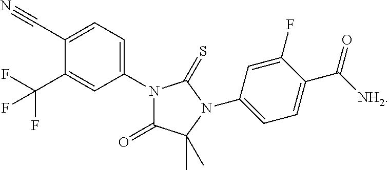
N1(C2=CC=C(C#N)C(C(F)(F)F)=C2)C(=O)C(C)(C)N(C2=CC=C(C([NH2])=O)C(F)=C2)C1=S
